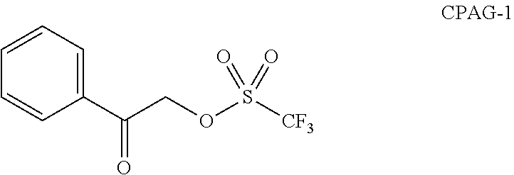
C1(C(COS(=O)(=O)[CF3])=O)=CC=CC=C1
